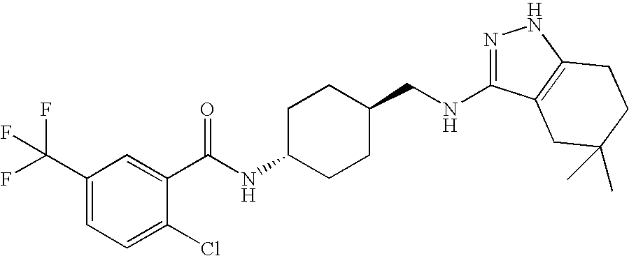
N1=C(NCC2CCC(NC(=O)C3=CC(C(F)(F)F)=CC=C3Cl)CC2)C2=C(N1)CCC(C)(C)C2
